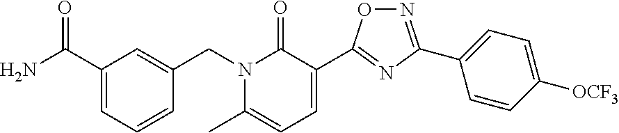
C1(C(=O)N)=CC=CC(CN2C(C)=CC=C(C3=NC(C4=CC=C([OCF3])C=C4)=NO3)C2=O)=C1
